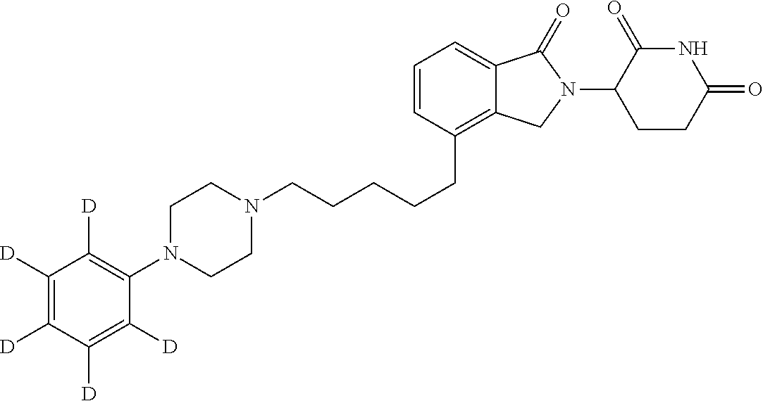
C(CCCCC1=C2C(=CC=C1)C(=O)N(C1C(=O)NC(=O)CC1)C2)N1CCN(C2=C([D])C([D])=C([D])C([D])=C2[D])CC1
